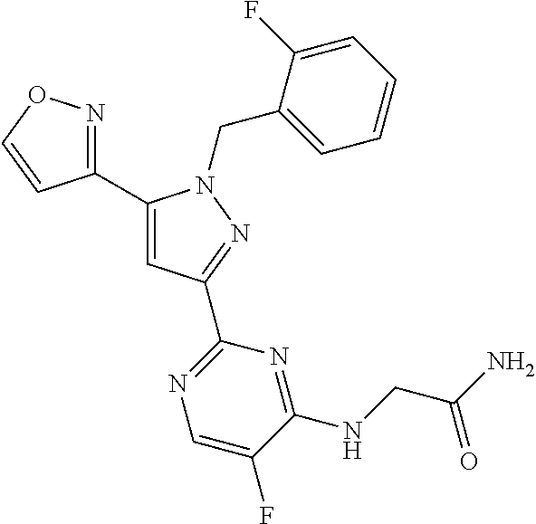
C1(C2=NOC=C2)=CC(C2=NC=C(F)C(NCC(N)=O)=N2)=NN1CC1=CC=CC=C1F
